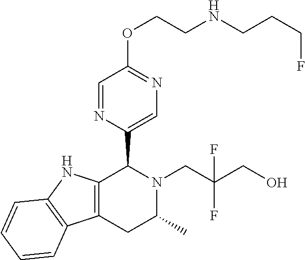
C12=C(NC3=C1C=CC=C3)C(C1=CN=C(OCCNCCCF)C=N1)N(CC(CO)(F)F)C(C)C2
